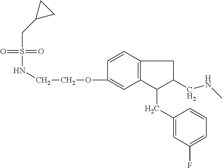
S(=O)(NCCOC1=CC2=C(C=C1)CC(CNC)C2CC1=CC(F)=CC=C1)(=O)CC1CC1
